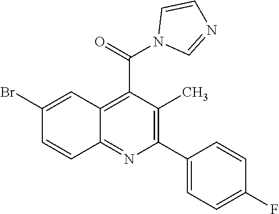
C1(C2=C(C)C(C(N3C=NC=C3)=O)=C3C(=N2)C=CC(Br)=C3)=CC=C(F)C=C1
